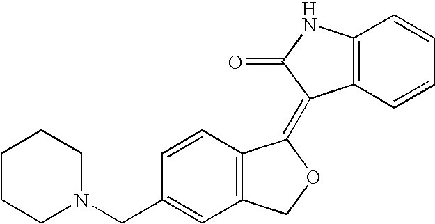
C1=CC(CN2CCCCC2)=CC2=C1C(=C1C3=C(C=CC=C3)NC1=O)OC2
